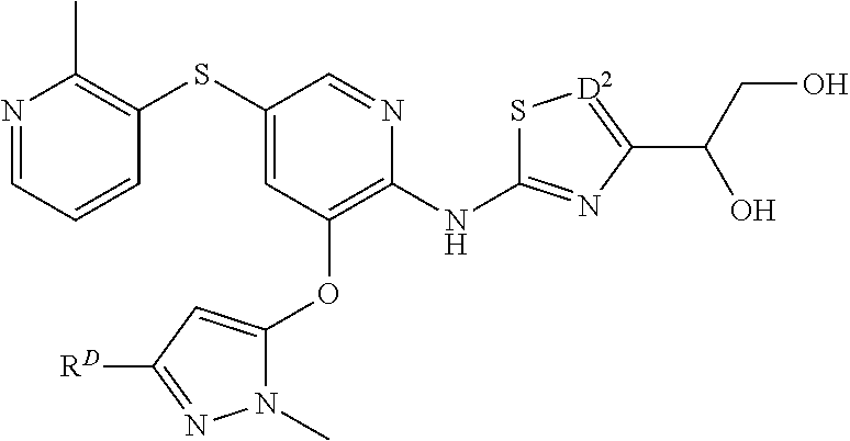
S(C1=CC(OC2=CC([RD])=NN2C)=C(NC2=NC(C(CO)O)=[D2]S2)N=C1)C1=C(C)N=CC=C1
